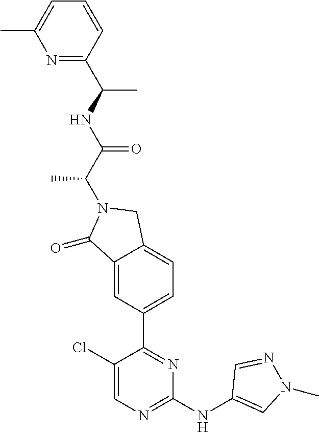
C1(=O)C2=CC(C3=NC(NC4=CN(C)N=C4)=NC=C3Cl)=CC=C2CN1C(C(NC(C)C1=NC(C)=CC=C1)=O)C
